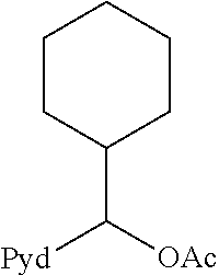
C1(C([OAc])[Pyd])CCCCC1
